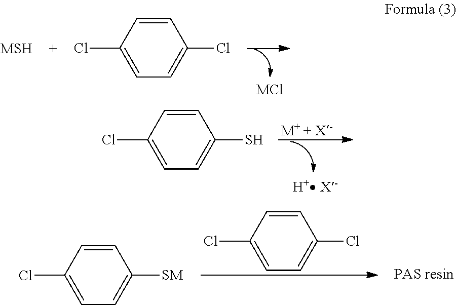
[MCl].[MSH].C1(Cl)=CC=C(Cl)C=C1.[M+ + X-].C1(S)=CC=C(Cl)C=C1.C1(Cl)=CC=C(Cl)C=C1.C1([SM])=CC=C(Cl)C=C1
